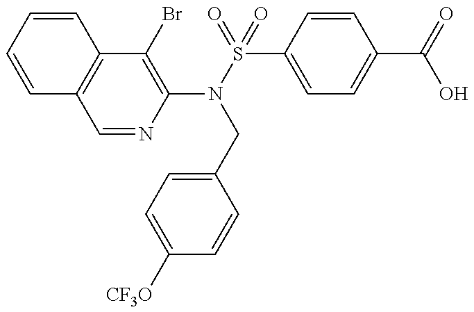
C1(N(S(=O)(C2=CC=C(C(=O)O)C=C2)=O)CC2=CC=C([CF3O])C=C2)=C(Br)C2=C(C=N1)C=CC=C2
